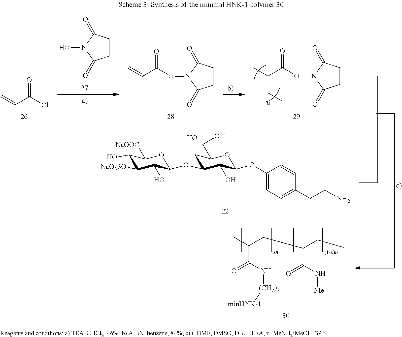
CC(CC(CC)C(N[Me])=O)C(N[(CH2)2][minHNK-1])=O.C1(O)C([NaO3SO])C(O)C(OC2C(O)C(CO)OC(OC3=CC=C(CCN)C=C3)C2O)OC1[NaOOC].C=CC(Cl)=O.C1CC(=O)N(O)C1=O.C=CC(=O)ON1C(=O)CCC1=O.CC(C(=O)ON1C(=O)CCC1=O)CC
